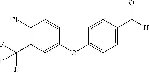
C1(Cl)=C(C(F)(F)F)C=C(OC2=CC=C(C([H])=O)C=C2)C=C1
